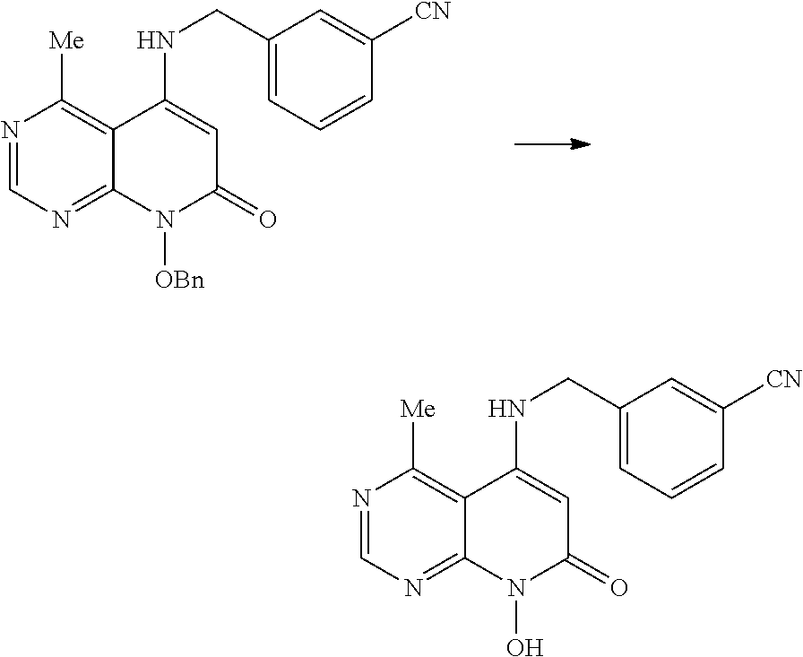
N1=CN=C2C(=C1[Me])C(NCC1=CC=CC([CN])=C1)=CC(=O)N2[OBn].N1=CN=C2C(=C1[Me])C(NCC1=CC=CC([CN])=C1)=CC(=O)N2O
